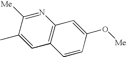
C1(C)=CC2=C(N=C1[Me])C=C(O[Me])C=C2
